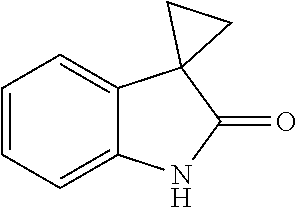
C1=CC=C2C(=C1)C1(C(=O)N2)CC1
